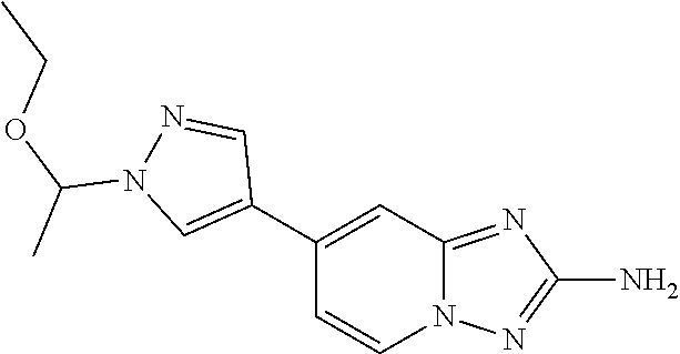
C1(C2=CN(C(C)OCC)N=C2)=CC2=NC(N)=NN2C=C1
